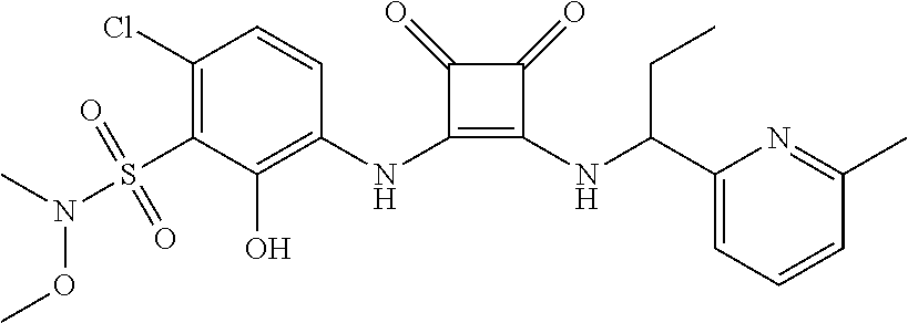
C1(Cl)=C(S(N(C)OC)(=O)=O)C(O)=C(NC2=C(NC(C3=CC=CC(C)=N3)CC)C(=O)C2=O)C=C1
